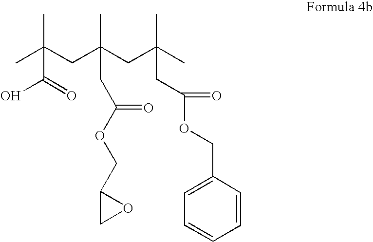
CC(CC(CC(C)(C)CC(OCC1=CC=CC=C1)=O)(C)CC(OCC1CO1)=O)(C)C(=O)O
